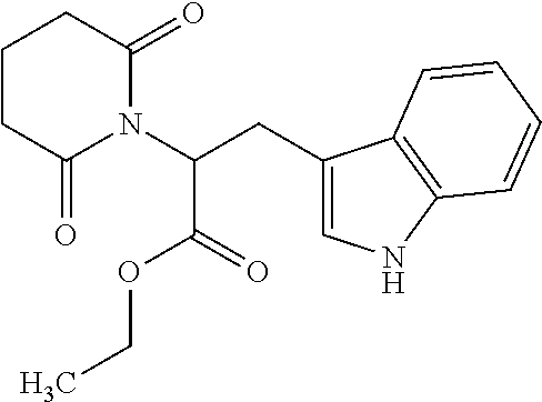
C1(CC(N2C(=O)CCCC2=O)C(=O)OCC)=CNC2=C1C=CC=C2
